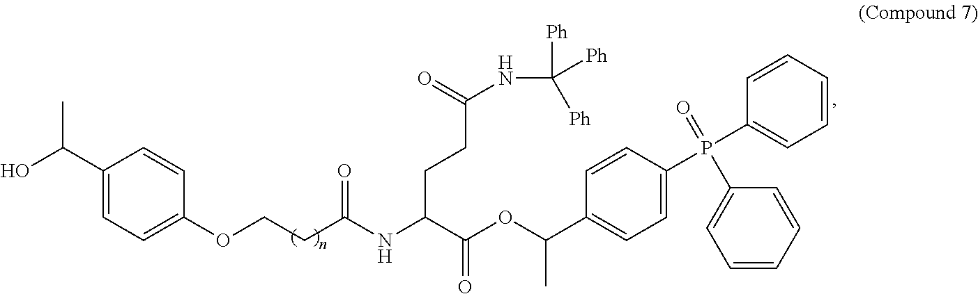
OC(C1=CC=C(OCCC(NC(C(OC(C2=CC=C(P(=O)(C3=CC=CC=C3)C3=CC=CC=C3)C=C2)C)=O)CCC(NC([Ph])([Ph])[Ph])=O)=O)C=C1)C
